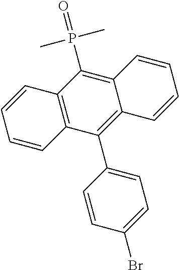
C12=C(C(C3=CC=C(Br)C=C3)=C3C(=C1P(=O)(C)C)C=CC=C3)C=CC=C2
